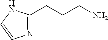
N1=C(CCCN)NC=C1
